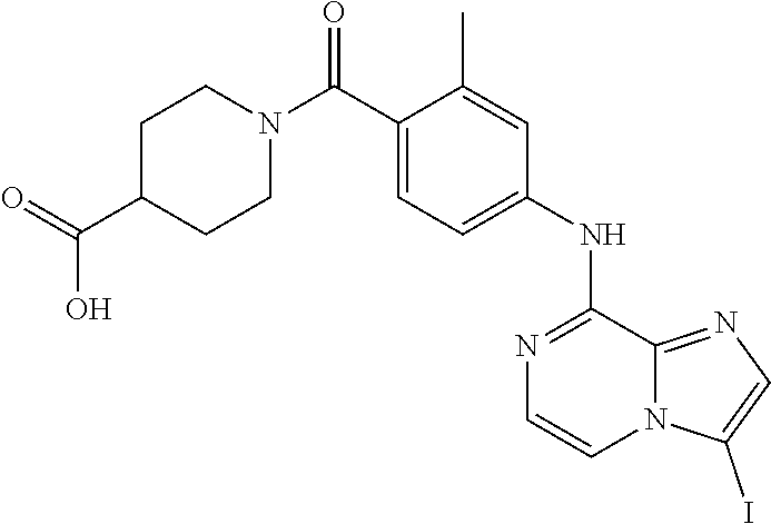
C1=CN2C(=NC=C2I)C(NC2=CC=C(C(N3CCC(C(=O)O)CC3)=O)C(C)=C2)=N1
